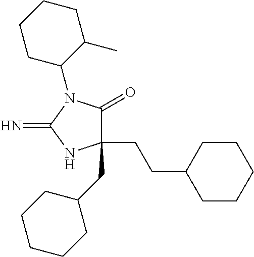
C1(CC2CCCCC2)(CCC2CCCCC2)C(=O)N(C2C(C)CCCC2)C(=N)N1
